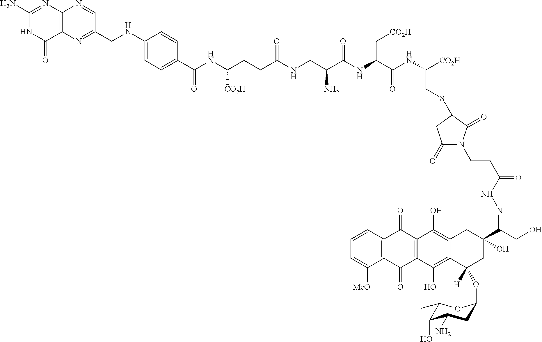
C1(N)=NC2=C(C(=O)N1)N=C(CNC1=CC=C(C(NC(CCC(NCC(C(NC(C(NC([CO2H])CSC3C(=O)N(CCC(NN=C(CO)C4(O)CC([H])(OC5CC(N)C(O)C(C)O5)C5=C(O)C6=C(C(=O)C7=C(C([MeO])=CC=C7)C6=O)C(O)=C5C4)=O)C(=O)C3)=O)C[CO2H])=O)N)=O)[CO2H])=O)C=C1)C=N2
